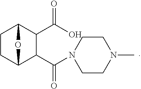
C1CC2C(C(=O)N3CCN(C)CC3)C(C(O)=O)C1O2
